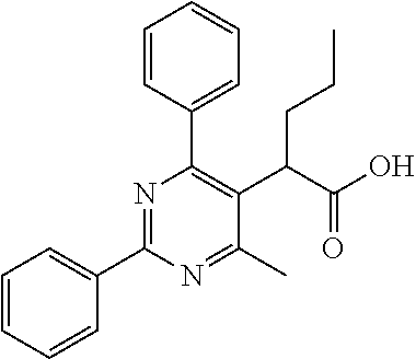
C1=CC=CC(C2=NC(C3=CC=CC=C3)=C(C(C(O)=O)CCC)C(C)=N2)=C1
